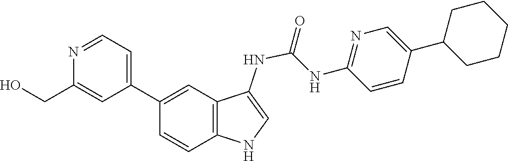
C1=C(C2CCCCC2)C=CC(NC(=O)NC2=CNC3=C2C=C(C2=CC=NC(CO)=C2)C=C3)=N1
